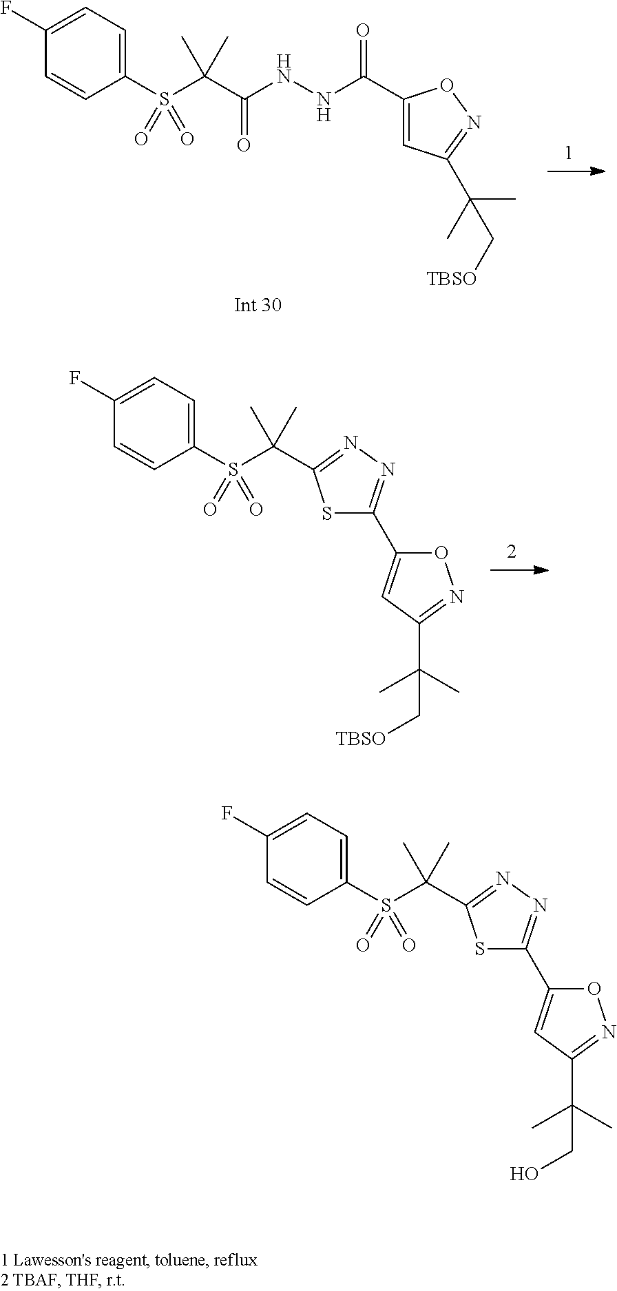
C1=C(F)C=CC(S(C(C(NNC(C2=CC(C(C[TBSO])(C)C)=NO2)=O)=O)(C)C)(=O)=O)=C1.C1=C(F)C=CC(S(C(C)(C)C2=NN=C(C3=CC(C(C[TBSO])(C)C)=NO3)S2)(=O)=O)=C1.C1=C(F)C=CC(S(C(C)(C)C2=NN=C(C3=CC(C(CO)(C)C)=NO3)S2)(=O)=O)=C1
